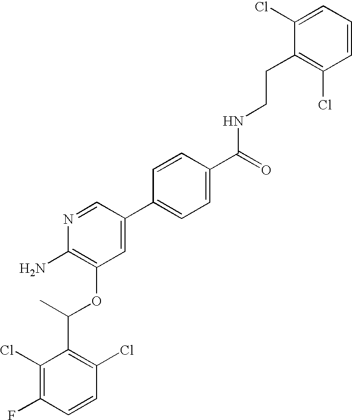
C1(Cl)=C(F)C=CC(Cl)=C1C(C)OC1=C(N)N=CC(C2=CC=C(C(=O)NCCC3=C(Cl)C=CC=C3Cl)C=C2)=C1
